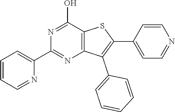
C12=C(C(O)=NC(C3=CC=CC=N3)=N1)SC(C1=CC=NC=C1)=C2C1=CC=CC=C1
